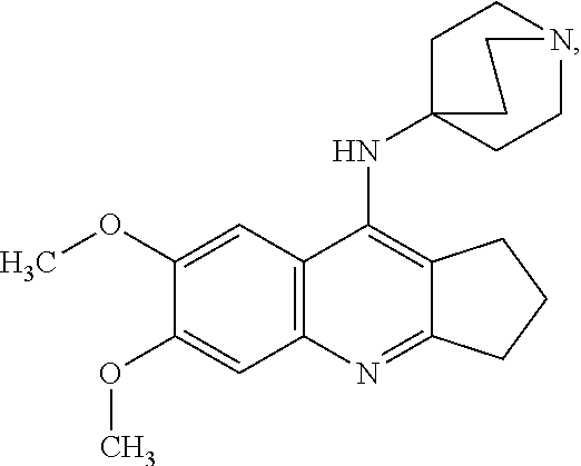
C12=C(NC34CCN(CC3)CC4)C3=C(N=C1CCC2)C=C(OC)C(OC)=C3
